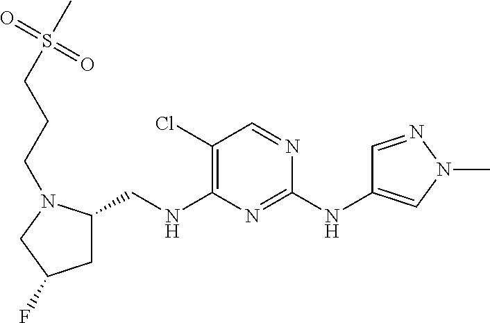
C1C(CNC2=C(Cl)C=NC(NC3=CN(C)N=C3)=N2)N(CCCS(C)(=O)=O)CC1F
